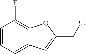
C1=CC=C2C(=C1F)OC(CCl)=C2
